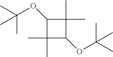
C1(OC(C)(C)C)C(C)(C)C(OC(C)(C)C)C1(C)C
